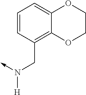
C(N(->C)[H])C1=C2C(=CC=C1)OCCO2
